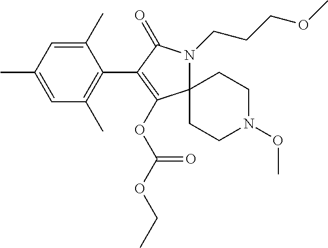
C12(N(CCCOC)C(=O)C(C3=C(C)C=C(C)C=C3C)=C1OC(OCC)=O)CCN(OC)CC2
